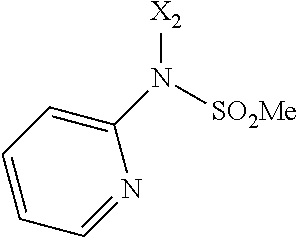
C1=CC=NC(N([X2])[SO2Me])=C1
